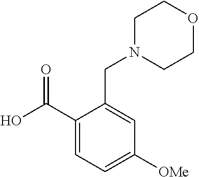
OC(C1=CC=C([OMe])C=C1CN1CCOCC1)=O
